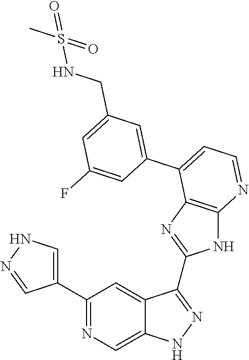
C1(C2=NC=C3C(=C2)C(C2=NC4=C(N2)N=CC=C4C2=CC(CNS(C)(=O)=O)=CC(F)=C2)=NN3)=CNN=C1
